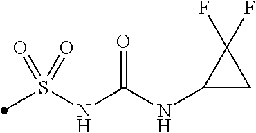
S(NC(NC1CC1(F)F)=O)(=O)(=O)C
